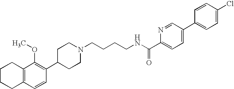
C1(C2=C(OC)C3=C(C=C2)CCCC3)CCN(CCCCNC(=O)C2=CC=C(C3=CC=C(Cl)C=C3)C=N2)CC1
